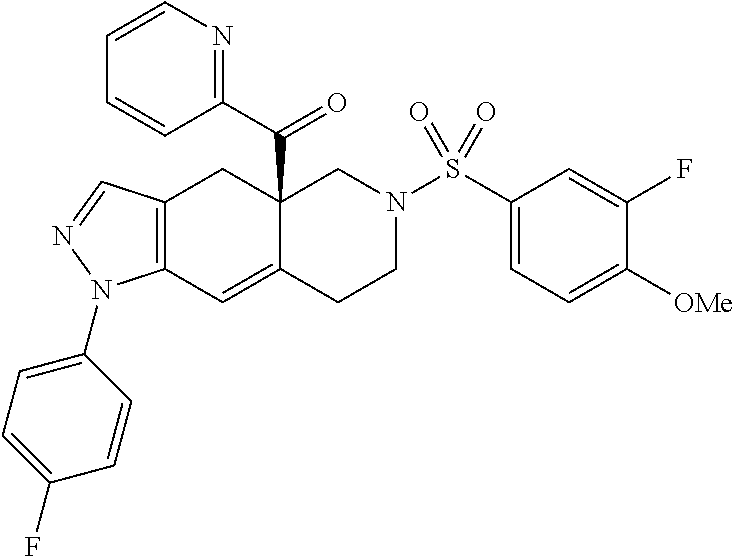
C12(C(C3=NC=CC=C3)=O)C(=CC3=C(C1)C=NN3C1=CC=C(F)C=C1)CCN(S(C1=CC=C([OMe])C(F)=C1)(=O)=O)C2
